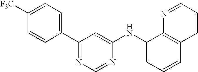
[F3C]C1=CC=C(C2=NC=NC(NC3=CC=CC4=C3N=CC=C4)=C2)C=C1
